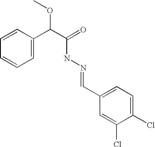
C1=CC(C(C(=O)NN=CC2=CC=C(Cl)C(Cl)=C2)OC)=CC=C1
